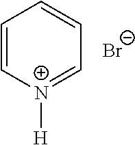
C1=C[N+]([H])=CC=C1.[Br-]
